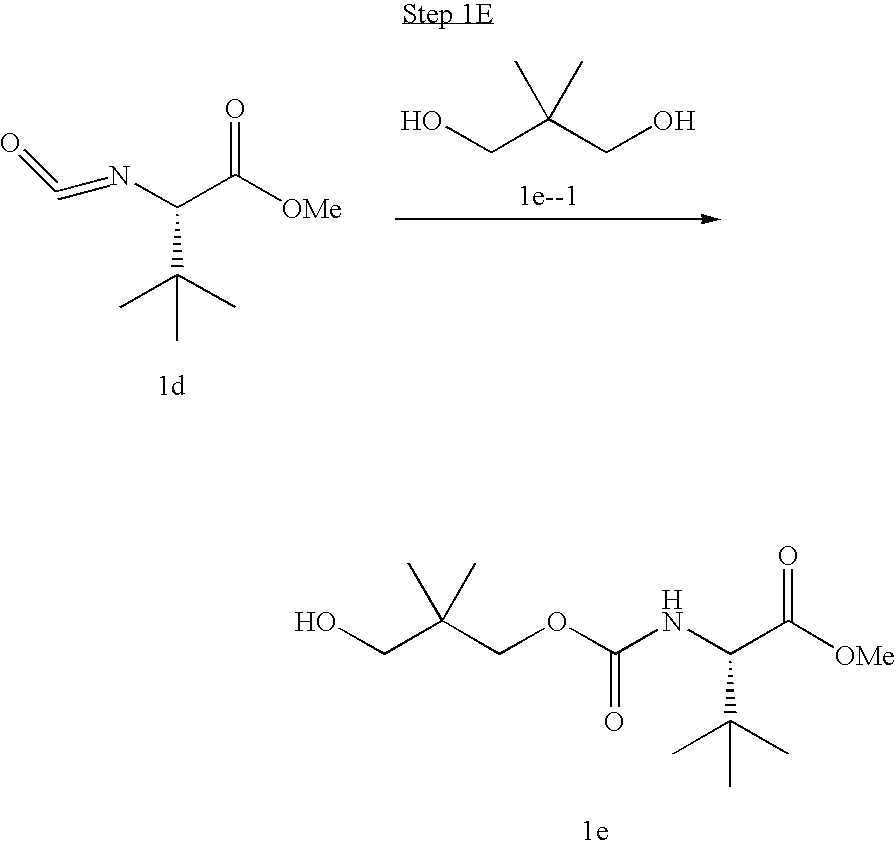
O=C([OMe])C(N=C=O)C(C)(C)C.OCC(CO)(C)C.OCC(COC(NC(C([OMe])=O)C(C)(C)C)=O)(C)C
